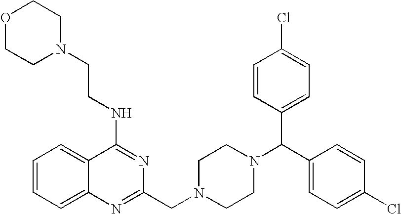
O1CCN(CCNC2=NC(CN3CCN(C(C4=CC=C(Cl)C=C4)C4=CC=C(Cl)C=C4)CC3)=NC3=CC=CC=C23)CC1
